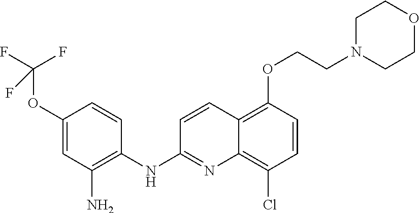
C1(OC(F)(F)F)=CC(N)=C(NC2=NC3=C(Cl)C=CC(OCCN4CCOCC4)=C3C=C2)C=C1
